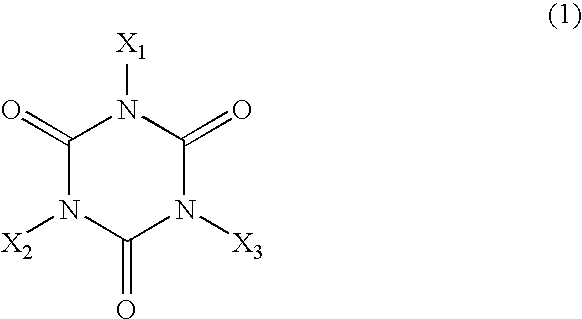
C1(=O)N([X3])C(=O)N([X1])C(=O)N1[X2]
